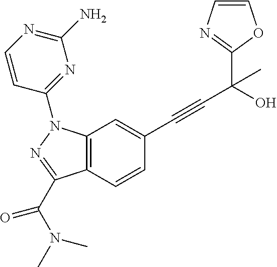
C12=C(C=C(C#CC(C3=NC=CO3)(C)O)C=C1)N(C1=NC(N)=NC=C1)N=C2C(N(C)C)=O
